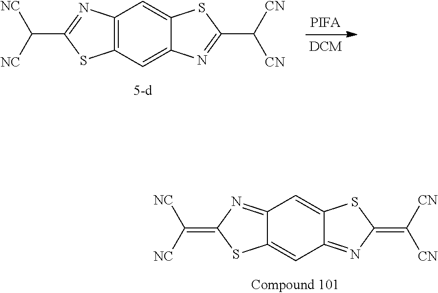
C12=C(C=C3C(=C1)SC(C([CN])[CN])=N3)SC(C([NC])[NC])=N2.[PIFA].C12=NC(=C([NC])[NC])SC1=CC1=NC(=C([CN])[CN])SC1=C2
